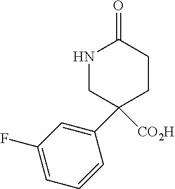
N1CC(C2=CC(F)=CC=C2)([CO2H])CCC1=O
